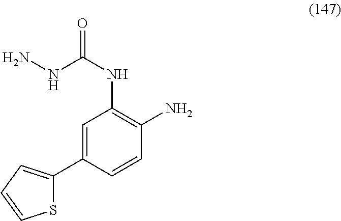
S1C(C2=CC(NC(=O)NN)=C(N)C=C2)=CC=C1
